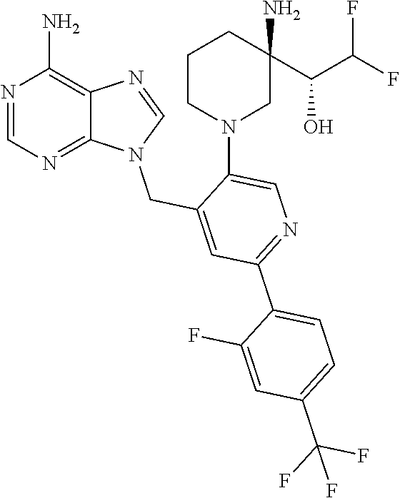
N1=CN=C2C(=C1N)N=CN2CC1=CC(C2=CC=C(C(F)(F)F)C=C2F)=NC=C1N1CCCC(C(O)C(F)F)(N)C1
